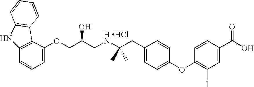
C12=C(C(OCC(CNC(CC3=CC=C(OC4=C(I)C=C(C(O)=O)C=C4)C=C3)(C)C)O)=CC=C1)C1=C(N2)C=CC=C1.Cl
